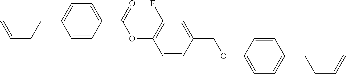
C=CCCC1=CC=C(C(OC2=C(F)C=C(COC3=CC=C(CCC=C)C=C3)C=C2)=O)C=C1
